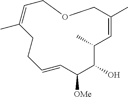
CC1C=C(C)COCC=C(C)CCC=CC([OMe])C1O
